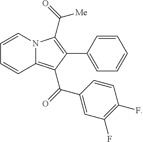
C1=CN2C(=C(C(=O)C3=CC(F)=C(F)C=C3)C(C3=CC=CC=C3)=C2C(=O)[Me])C=C1
